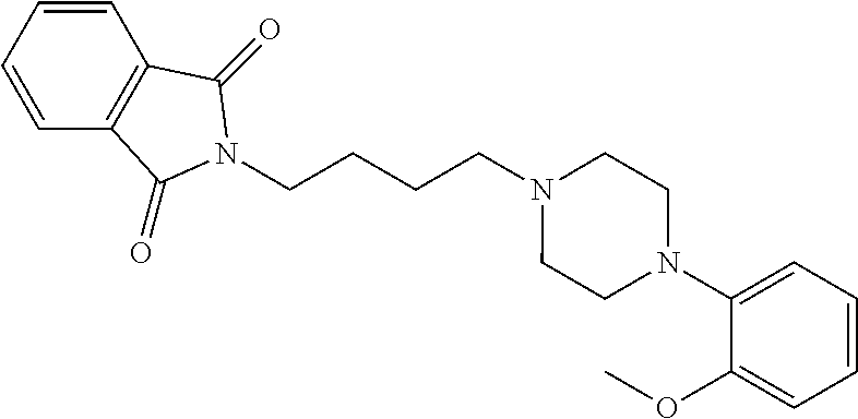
C(CN1CCN(C2=CC=CC=C2OC)CC1)CCN1C(=O)C2=C(C=CC=C2)C1=O
